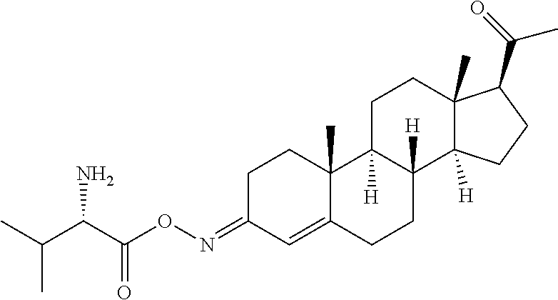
C(C(ON=C1C=C2C(C)(CC1)C1([H])C([H])(CC2)C2([H])C(C)(CC1)C(C(=O)C)CC2)=O)(C(C)C)N
